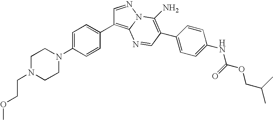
O(C)CCN1CCN(C2=CC=C(C3=C4N(N=C3)C(N)=C(C3=CC=C(NC(=O)OCC(C)C)C=C3)C=N4)C=C2)CC1
